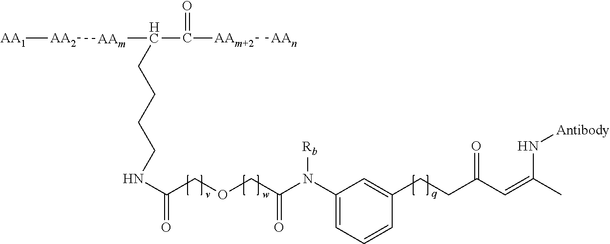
C([AAm][AA2][AA1])(C([AAm+2][AAn])=O)CCCCNC(=O)COCC(N(C1=CC=CC(CCC(C=C(C)N[Antibody])=O)=C1)[Rb])=O
